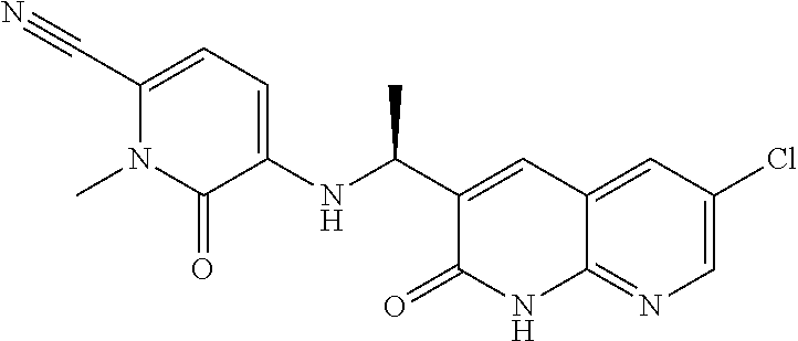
C1(Cl)=CN=C2C(=C1)C=C(C(NC1=CC=C(C#N)N(C)C1=O)C)C(=O)N2
